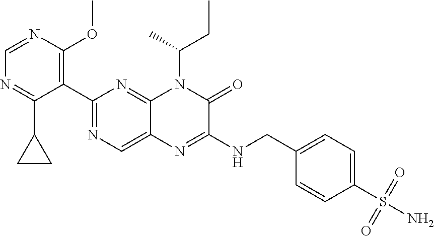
C1=NC(OC)=C(C2=NC=C3C(=N2)N(C(C)CC)C(=O)C(NCC2=CC=C(S(N)(=O)=O)C=C2)=N3)C(C2CC2)=N1
